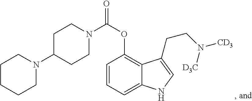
C1=CC=C2C(=C1OC(N1CCC(N3CCCCC3)CC1)=O)C(CCN([D3C])[CD3])=CN2
